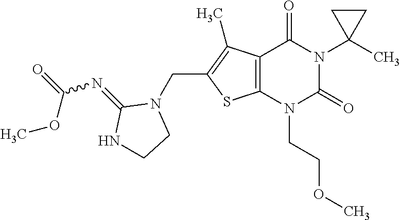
C12=C(N(CCOC)C(=O)N(C3(C)CC3)C1=O)SC(CN1C(=NC(=O)OC)NCC1)=C2C
